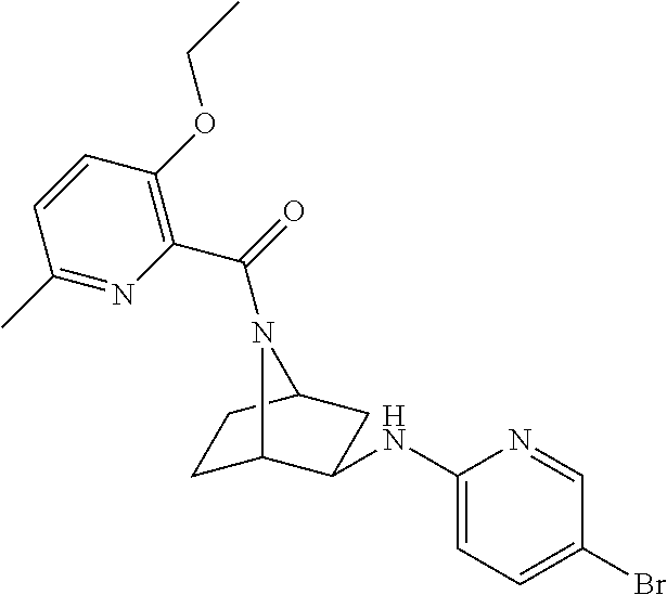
C1C2C(NC3=CC=C(Br)C=N3)CC(C1)N2C(=O)C1=C(OCC)C=CC(C)=N1
